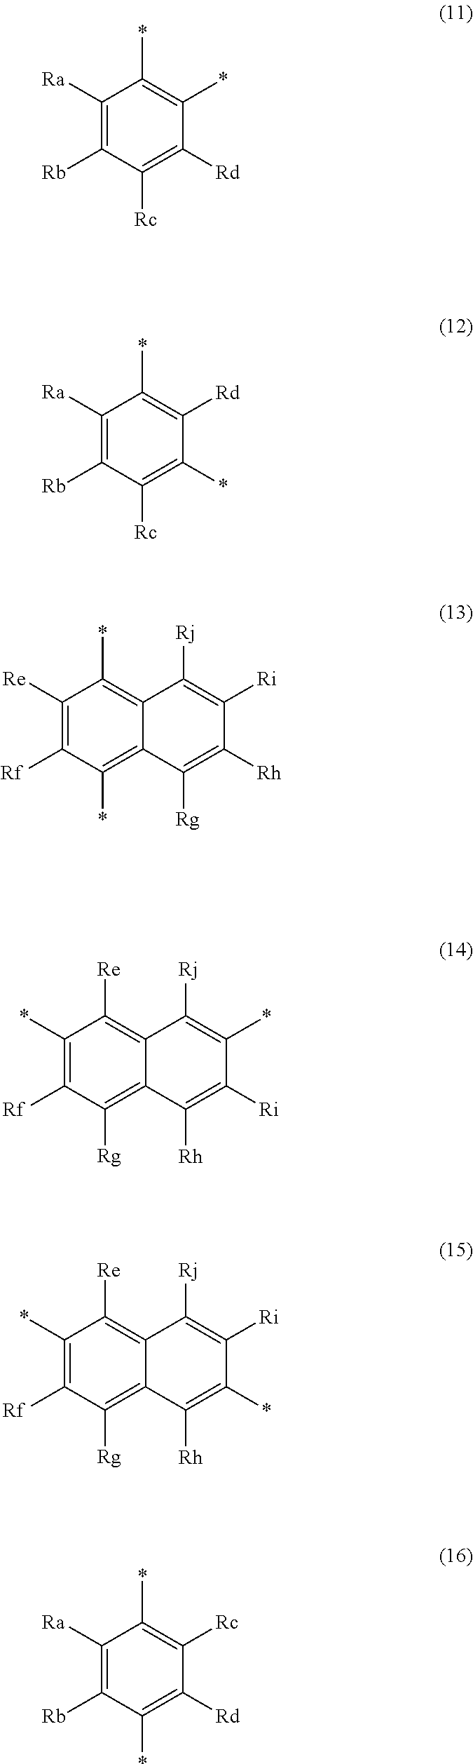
C1([Ra])=C([Rb])C([Rc])=C([Rd])C(*)=C1*.C1([Ra])=C([Rb])C([Rc])=C(*)C([Rd])=C1*.C1([Rg])=C([Rh])C([Ri])=C([Rj])C2=C(*)C([Re])=C([Rf])C(*)=C12.C1([Rh])=C([Ri])C(*)=C([Rj])C2=C([Re])C(*)=C([Rf])C([Rg])=C12.C1([Rh])=C(*)C([Ri])=C([Rj])C2=C([Re])C(*)=C([Rf])C([Rg])=C12.C1([Ra])=C([Rb])C(*)=C([Rd])C([Rc])=C1*
